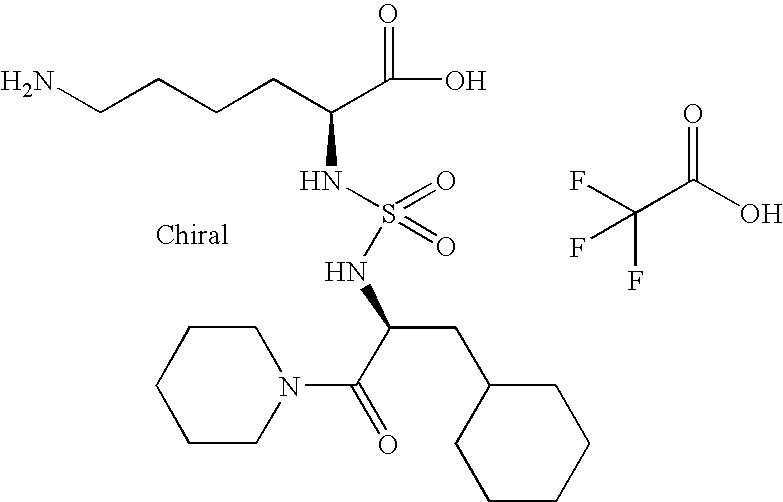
NCCCCC(C(=O)O)NS(=O)(=O)NC(CC1CCCCC1)C(=O)N1CCCCC1.C(C(O)=O)(F)(F)F
